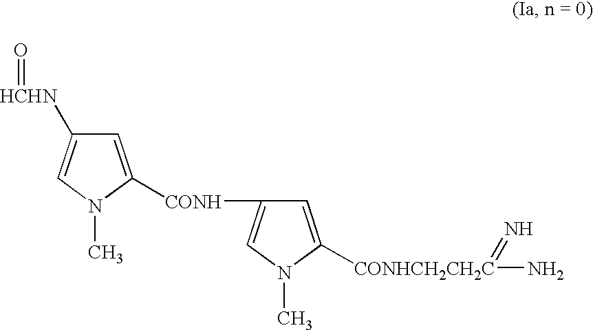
[CONH](C1=CN(C)C([CONHCH2CH2C](N)=N)=C1)C1=CC([HCHN]=O)=CN1C
